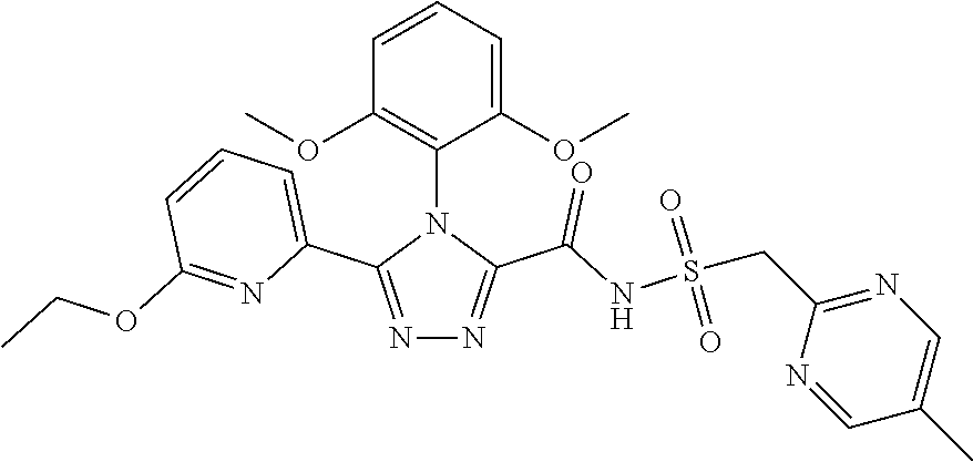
N1=C(C2=CC=CC(OCC)=N2)N(C2=C(OC)C=CC=C2OC)C(C(NS(CC2=NC=C(C)C=N2)(=O)=O)=O)=N1
